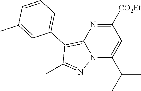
C12=C(C3=CC=CC(C)=C3)C(C)=NN1C(C(C)C)=CC([CO2Et])=N2
